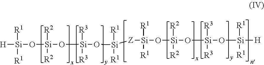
[H][Si]([R1])([R1])O[Si](O[Si](O[Si]([R1])([R1])[Z][Si]([R1])([R1])O[Si](O[Si](O[Si]([R1])([R1])[H])([R3])[R3])([R2])[R2])([R3])[R3])([R2])[R2]
